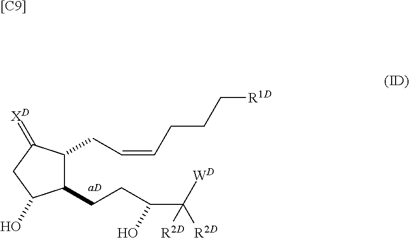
C1(CCC(C([R2D])([WD])[R2D])O)C(CC=CCCC[R1D])C(=[XD])CC1O.[[C9]]
